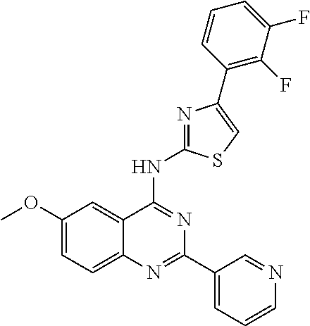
C1(OC)=CC=C2C(=C1)C(NC1=NC(C3=C(F)C(F)=CC=C3)=CS1)=NC(C1=CC=CN=C1)=N2
